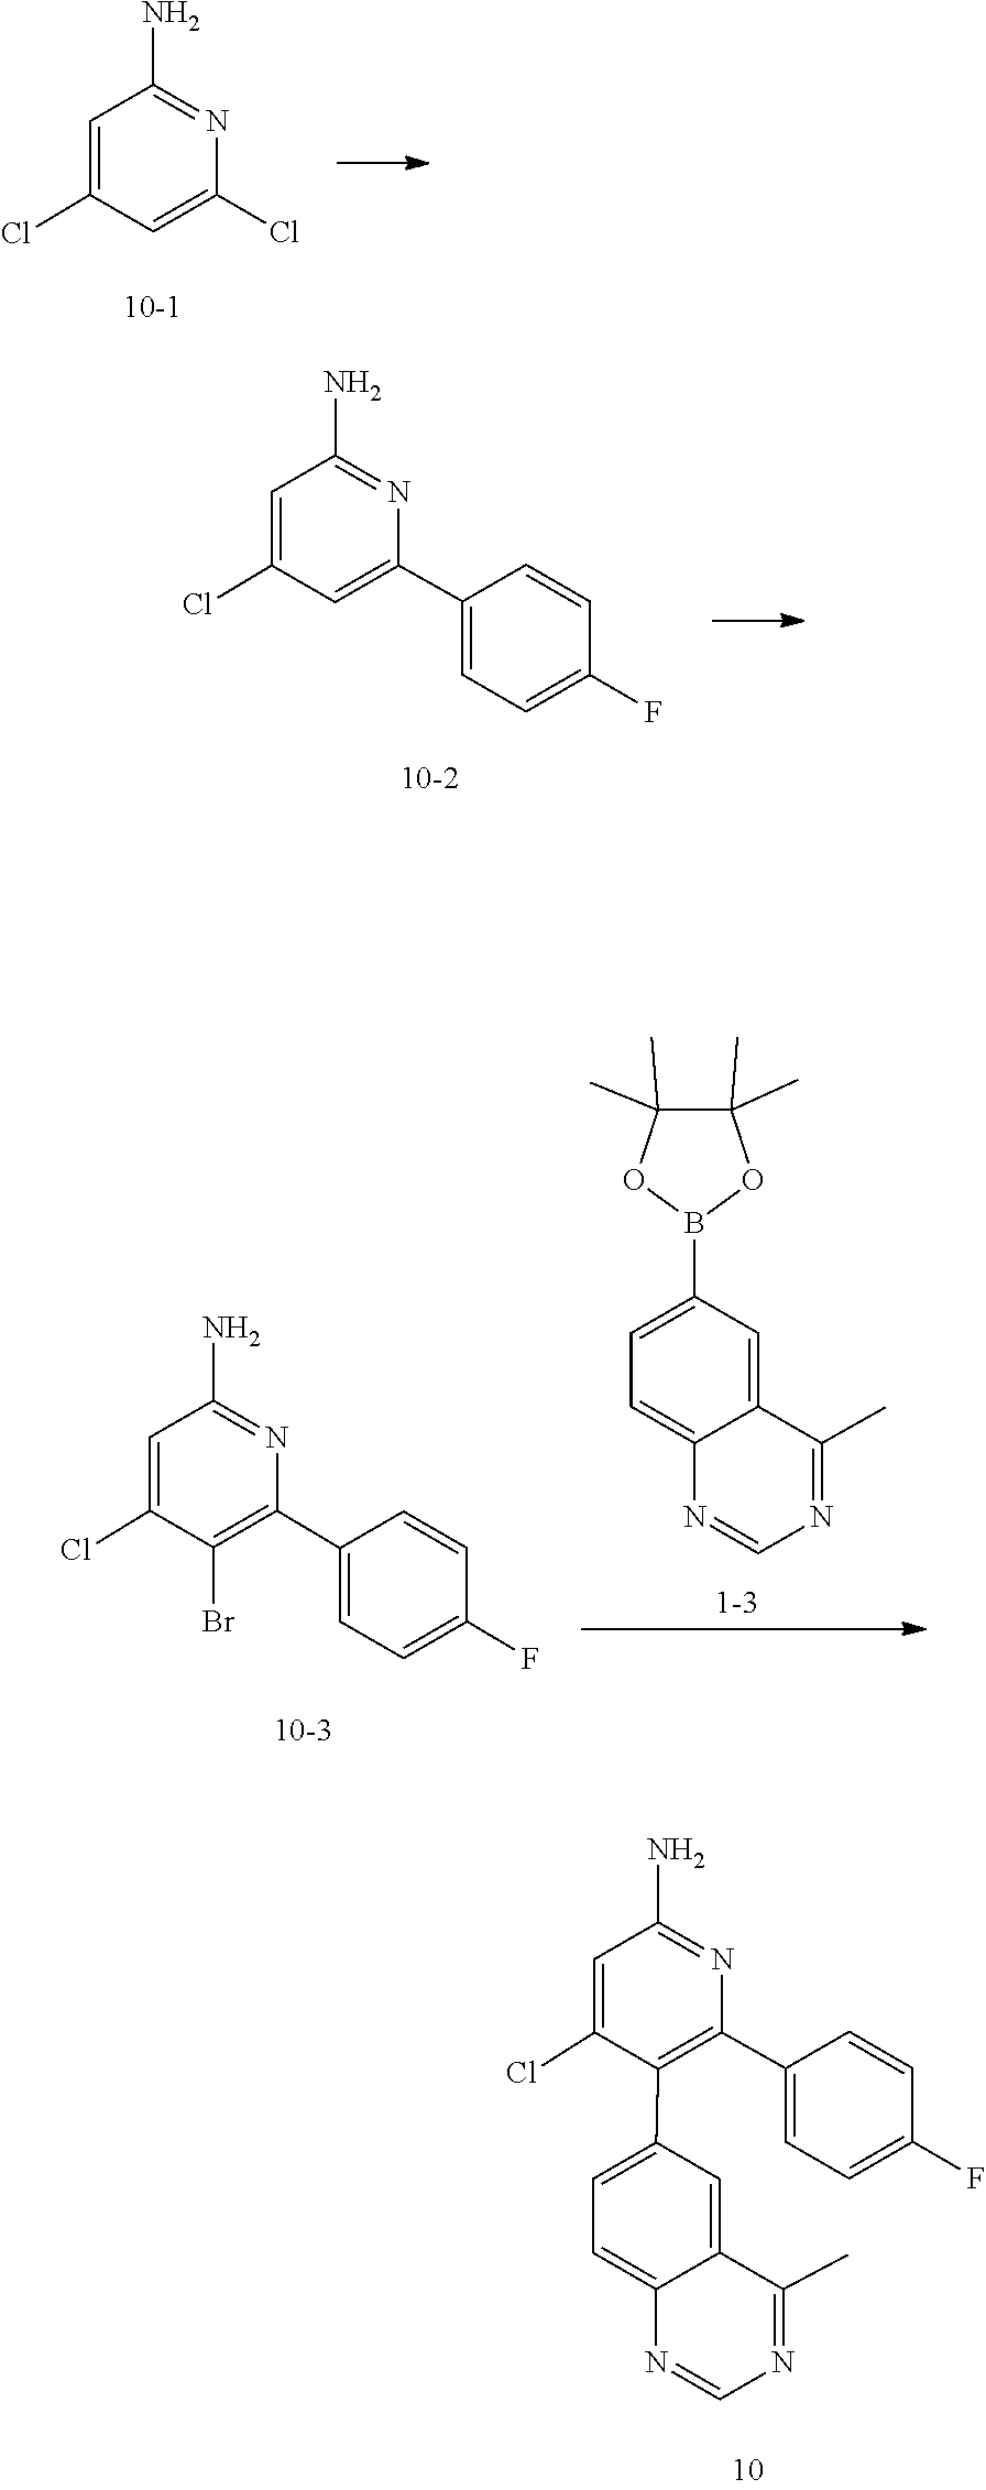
C1(Cl)=CC(N)=NC(Cl)=C1.C1(Cl)=CC(N)=NC(C2=CC=C(F)C=C2)=C1.B1(C2=CC=C3C(=C2)C(C)=NC=N3)OC(C)(C)C(C)(C)O1.C1(Cl)=CC(N)=NC(C2=CC=C(F)C=C2)=C1Br.C1(Cl)=CC(N)=NC(C2=CC=C(F)C=C2)=C1C1=CC=C2C(=C1)C(C)=NC=N2
